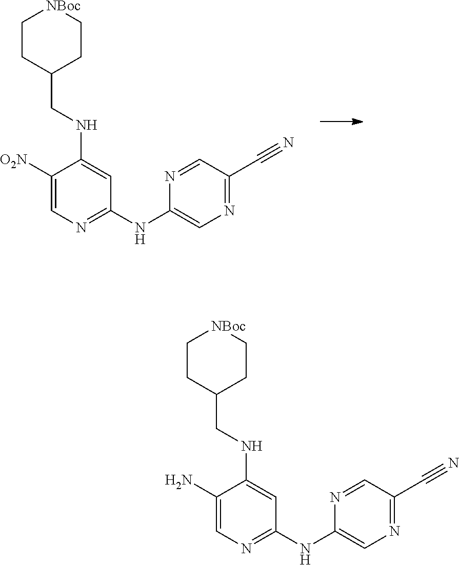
C1(N)=CN=C(NC2=CN=C(C#N)C=N2)C=C1NCC1CC[NBoc]CC1.C1([O2N])=CN=C(NC2=CN=C(C#N)C=N2)C=C1NCC1CC[NBoc]CC1
